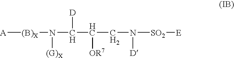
[A][(B)X]N(C(C(CN([SO2][E])[D])[OR7])[D])[(G)X]
